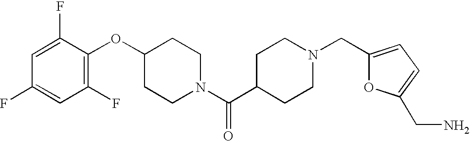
C1(OC2=C(F)C=C(F)C=C2F)CCN(C(C2CCN(CC3=CC=C(CN)O3)CC2)=O)CC1
